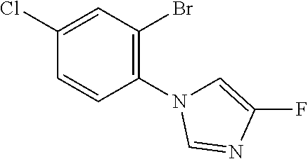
C1(Cl)=CC(Br)=C(N2C=C(F)N=C2)C=C1
